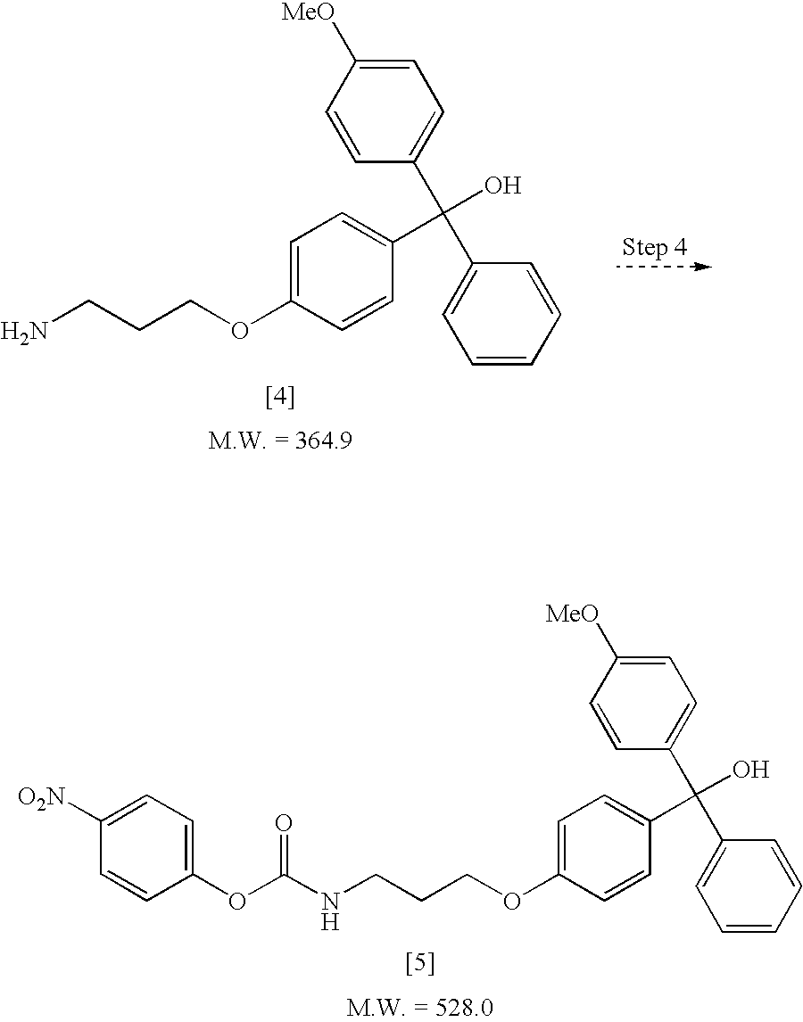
C1=CC(C(C2=CC=CC=C2)(C2=CC=C(OCCCN)C=C2)O)=CC=C1[MeO].C1=CC(C(C2=CC=CC=C2)(C2=CC=C(OCCCNC(OC3=CC=C([O2N])C=C3)=O)C=C2)O)=CC=C1[MeO]
